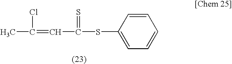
CC(=CC(SC1=CC=CC=C1)=S)Cl
